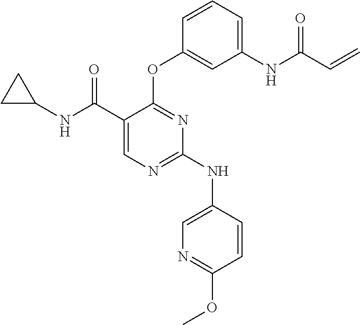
C1=C(C(NC2CC2)=O)C(OC2=CC(NC(C=C)=O)=CC=C2)=NC(NC2=CN=C(OC)C=C2)=N1
